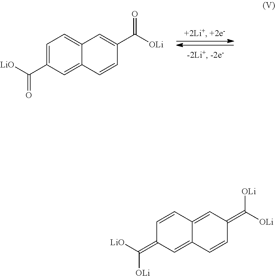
C1=C(C([LiO])=O)C=C2C(=C1)C=C(C([OLi])=O)C=C2.C1=CC2=CC(=C([OLi])[OLi])C=CC2=CC1=C([LiO])[OLi]
